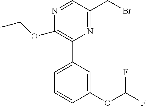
C1(OCC)=C(C2=CC=CC(OC(F)F)=C2)N=C(CBr)C=N1
